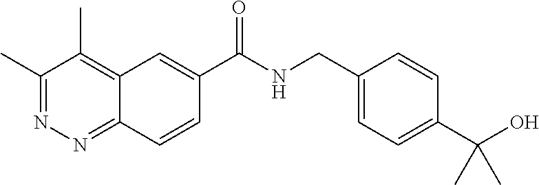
C1(C)=NN=C2C(=C1C)C=C(C(NCC1=CC=C(C(O)(C)C)C=C1)=O)C=C2
